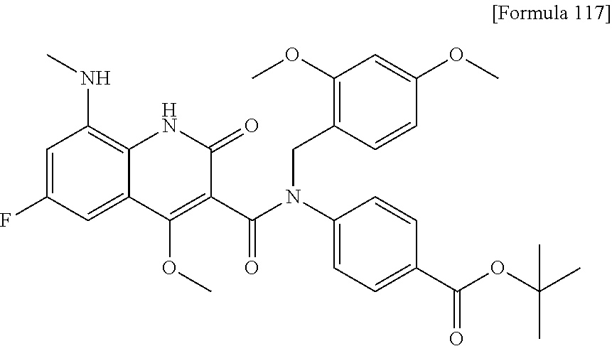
CNC1=C2C(=CC(F)=C1)C(OC)=C(C(N(C1=CC=C(C(=O)OC(C)(C)C)C=C1)CC1=C(OC)C=C(OC)C=C1)=O)C(=O)N2
